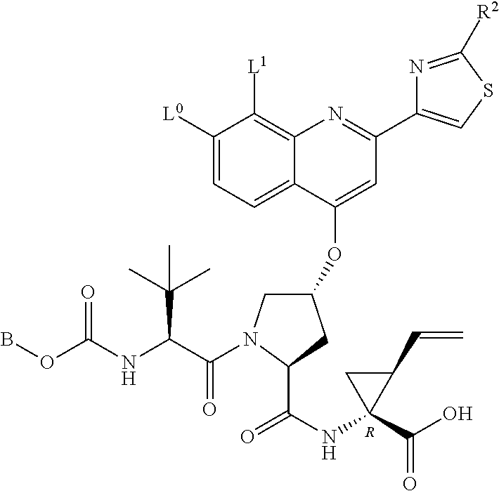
C1([L0])=CC=C2C(=C1[L1])N=C(C1=CSC([R2])=N1)C=C2OC1CN(C(C(NC(OB)=O)C(C)(C)C)=O)C(C(=O)NC2(C(O)=O)C(C=C)C2)C1.[R]
